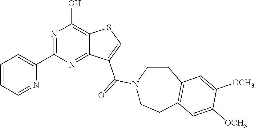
N1=C(C2=CC=CC=N2)N=C2C(=C1O)SC=C2C(=O)N1CCC2=C(CC1)C=C([OCH3])C([OCH3])=C2
